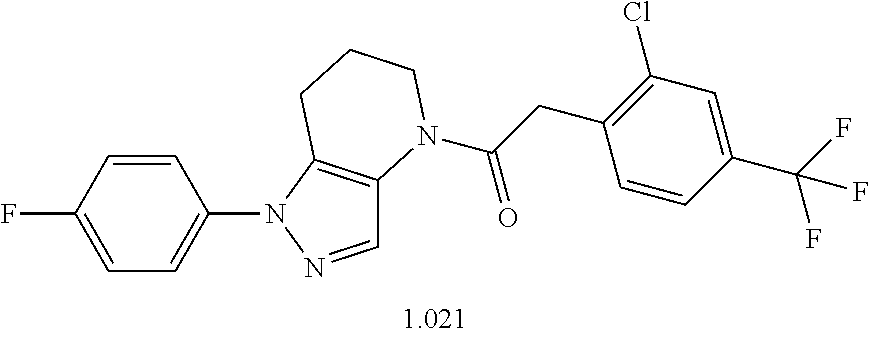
C1=CC(F)=CC=C1N1N=CC2=C1CCCN2C(CC1=C(Cl)C=C(C(F)(F)F)C=C1)=O
